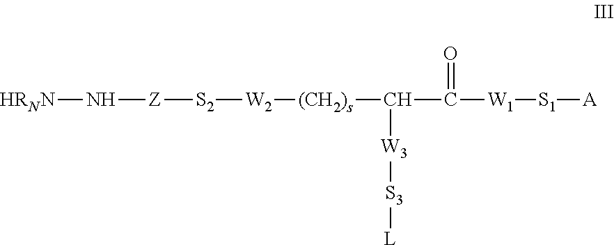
[S2]([W2][(CH2)s]C(C([W1][S1][A])=O)[W3][S3][L])[Z]N[HRNN]
